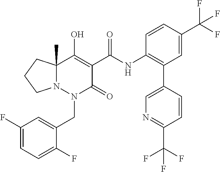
C1(F)=CC=C(F)C(CN2C(=O)C(C(=O)NC3=C(C4=CN=C(C(F)(F)F)C=C4)C=C(C(F)(F)F)C=C3)=C(O)C3(C)N2CCC3)=C1
